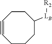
C1#CCCCC([LB][R2])CC1
